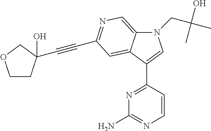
N1(CC(O)(C)C)C2=CN=C(C#CC3(O)CCOC3)C=C2C(C2=NC(N)=NC=C2)=C1
